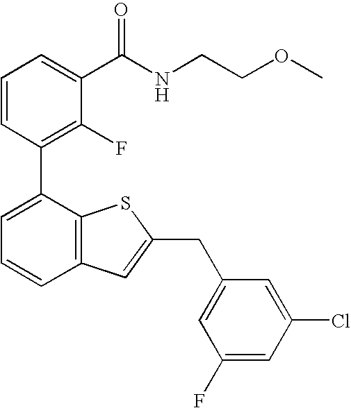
C1=CC(C2=CC=CC3=C2SC(CC2=CC(F)=CC(Cl)=C2)=C3)=C(F)C(C(NCCOC)=O)=C1
